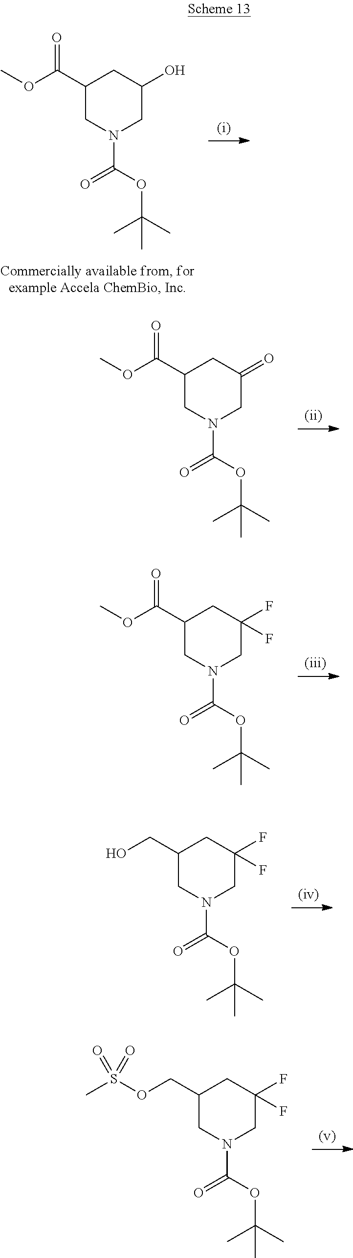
C1(C(OC)=O)CN(C(OC(C)(C)C)=O)CC(O)C1.C1(C(OC)=O)CN(C(OC(C)(C)C)=O)CC(=O)C1.C1(C(OC)=O)CN(C(OC(C)(C)C)=O)CC(F)(F)C1.C1(CO)CN(C(OC(C)(C)C)=O)CC(F)(F)C1.C1(COS(C)(=O)=O)CN(C(OC(C)(C)C)=O)CC(F)(F)C1
